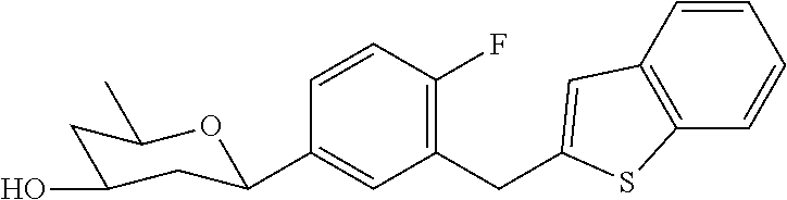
C1(CC2=CC3=C(C=CC=C3)S2)=C(F)C=CC(C2CC(O)CC(C)O2)=C1
